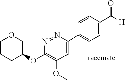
C1CCC(OC2=C(OC)C=C(C3=CC=C(C([H])=O)C=C3)N=N2)CO1
